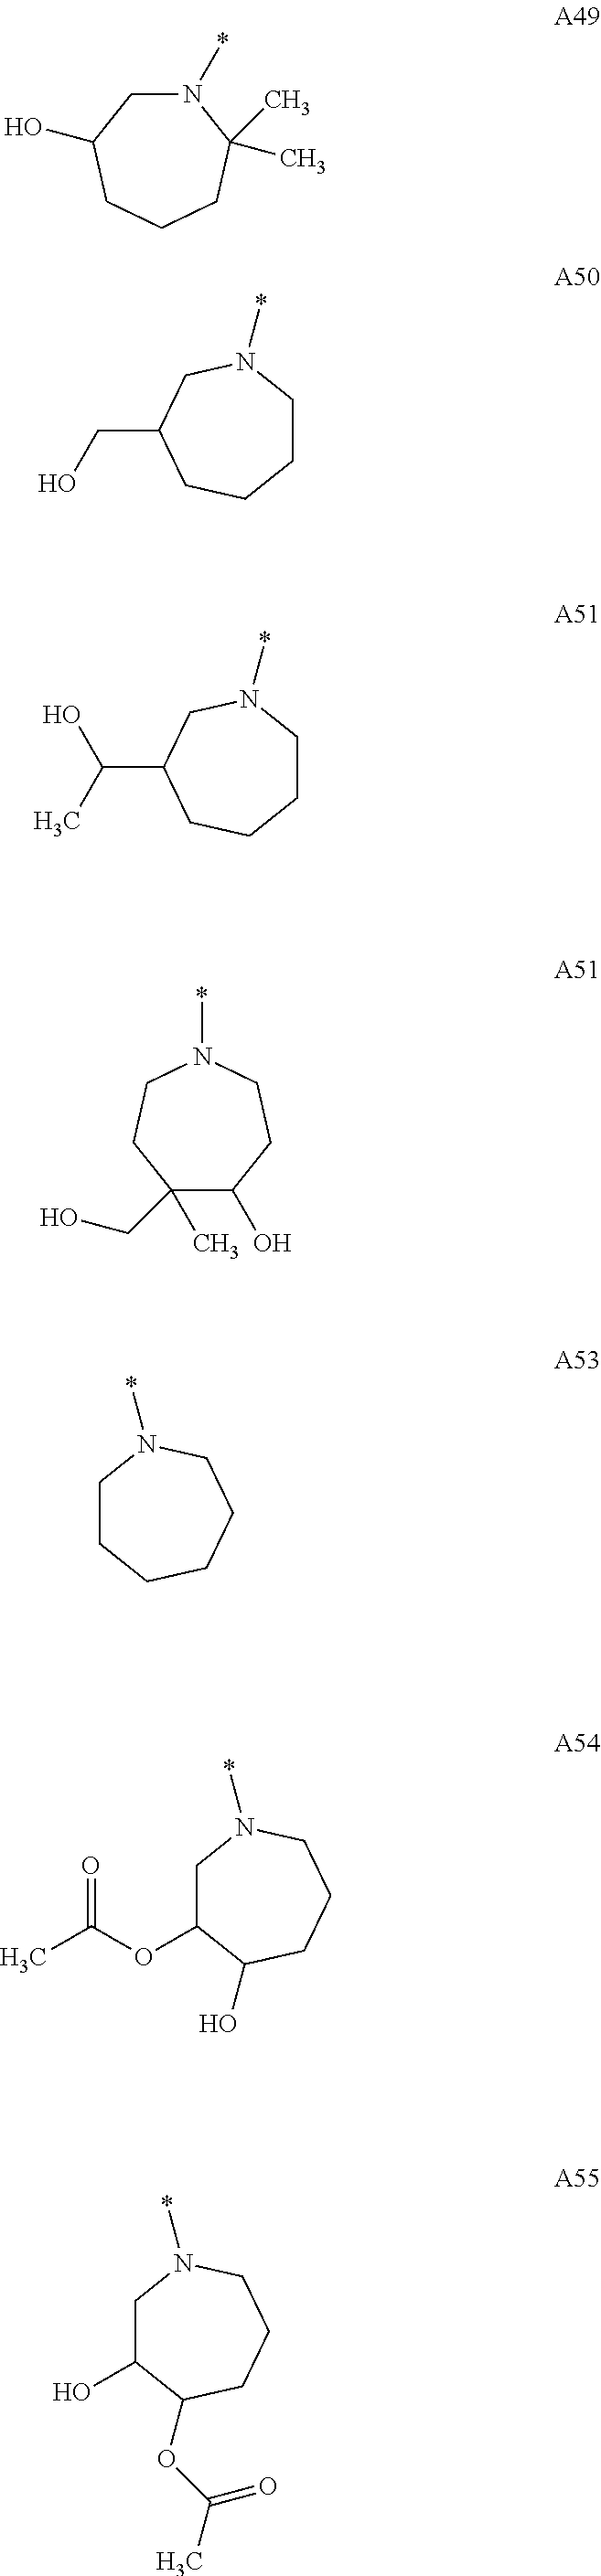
C1CN(*)CC(CO)CC1.C1CN(*)CC(C(C)O)CC1.C1(CO)(C)C(O)CCN(*)CC1.C1CN(*)CCCC1.C1(OC(C)=O)CN(*)CCCC1O.C1(O)CN(*)CCCC1OC(C)=O.N1(*)CC(O)CCCC1(C)C
